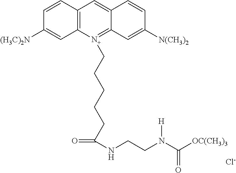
C12=C([N+](CCCCCC(NCCN(C(=O)[OC(CH3)3])[H])=O)=C3C(=C1)C=CC([N(CH3)2])=C3)C=C([(H3C)2N])C=C2.[Cl-]
